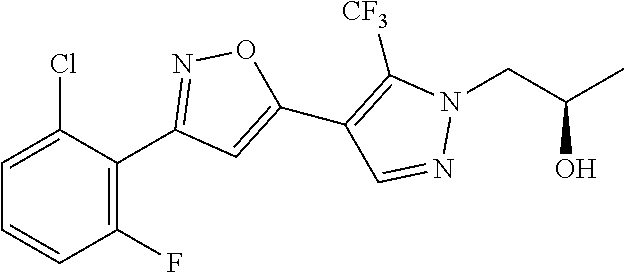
C1(C2=NOC(C3=C([CF3])N(CC(C)O)N=C3)=C2)=C(F)C=CC=C1Cl
